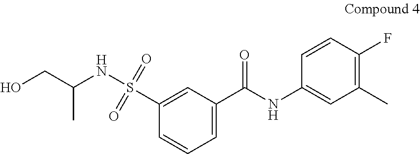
C1=CC=C(C(NC2=CC(C)=C(F)C=C2)=O)C=C1S(NC(CO)C)(=O)=O
